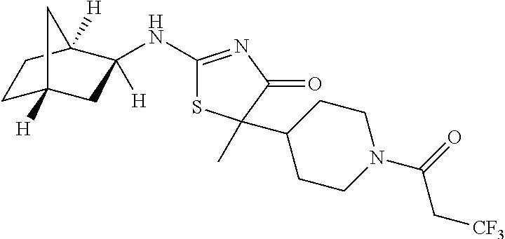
C1C2([H])CC([H])(NC3=NC(=O)C(C4CCN(C(=O)C[CF3])CC4)(C)S3)C([H])(C1)C2
